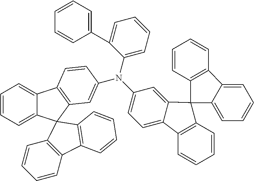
C12=CC=CC=C1C1(C3=C2C=CC(N(C2=CC=CC=C2C2=CC=CC=C2)C2=CC=C4C(=C2)C2(C5=C4C=CC=C5)C4=C(C=CC=C4)C4=CC=CC=C42)=C3)C2=C(C=CC=C2)C2=C1C=CC=C2
